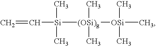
C=C[Si](C)(C)[(OSi)g](C)(C)[OSi](C)(C)C
